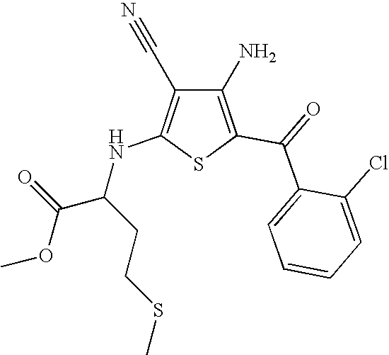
C1(N)=C(C(=O)C2=CC=CC=C2Cl)SC(NC(C(OC)=O)CCSC)=C1C#N
